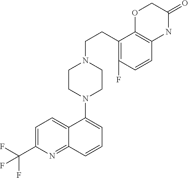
C1=C(C(F)(F)F)N=C2C(=C1)C(N1CCN(CCC3=C(F)C=CC4=C3OCC(=O)N4)CC1)=CC=C2
